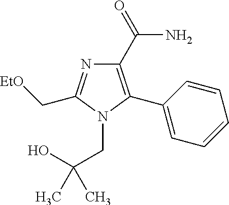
C1(C(N)=O)=C(C2=CC=CC=C2)N(CC(O)(C)C)C(C[EtO])=N1
